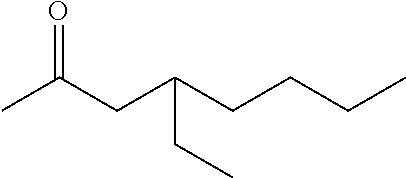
CC(CC(CCCC)CC)=O
